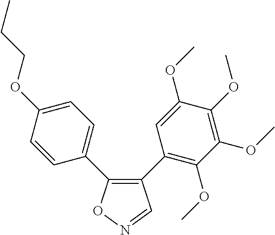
C1(C2=C(OC)C(OC)=C(OC)C(OC)=C2)=C(C2=CC=C(OCCC)C=C2)ON=C1
